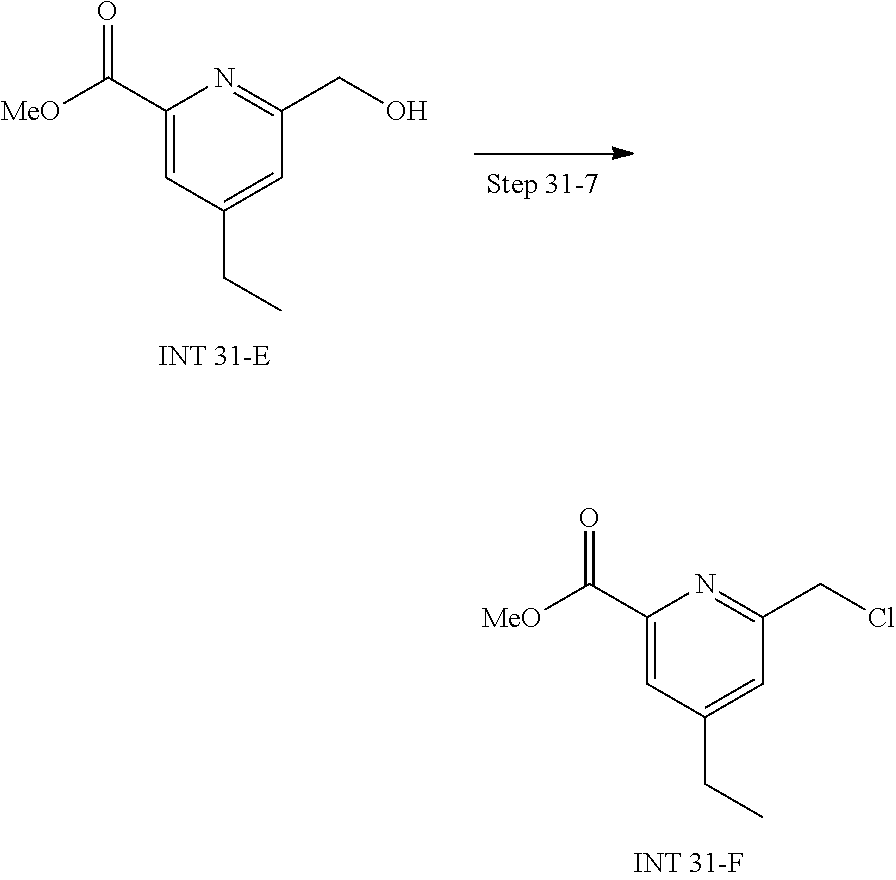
C1(C([MeO])=O)=CC(CC)=CC(CCl)=N1.C1(C([MeO])=O)=CC(CC)=CC(CO)=N1
